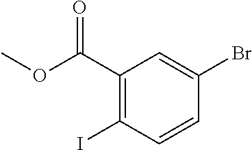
C1(C(OC)=O)=C(I)C=CC(Br)=C1
